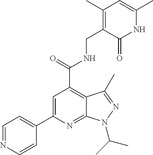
C1(C2=CC(C(=O)NCC3=C(C)C=C(C)NC3=O)=C3C(=N2)N(C(C)C)N=C3C)=CC=NC=C1
